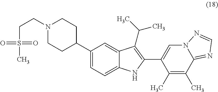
C1CC(C2=CC=C3C(=C2)C(C(C)C)=C(C2=CN4C(=NC=N4)C(C)=C2C)N3)CCN1CCS(C)(=O)=O
